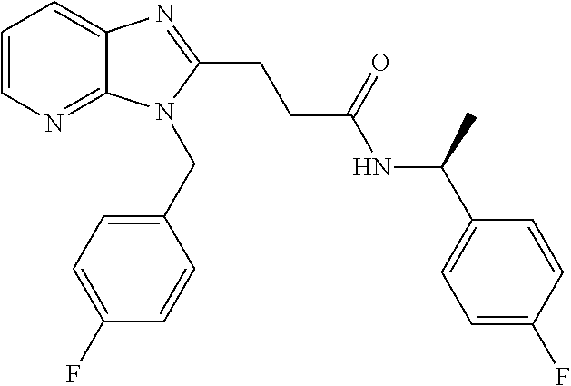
C1=CN=C2C(=C1)N=C(CCC(NC(C1=CC=C(F)C=C1)C)=O)N2CC1=CC=C(F)C=C1
